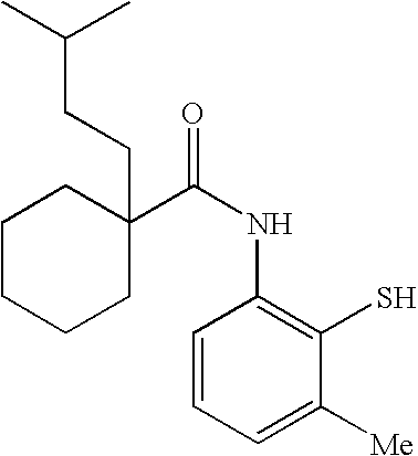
C1=CC=C([Me])C(S)=C1NC(=O)C1(CCC(C)C)CCCCC1
